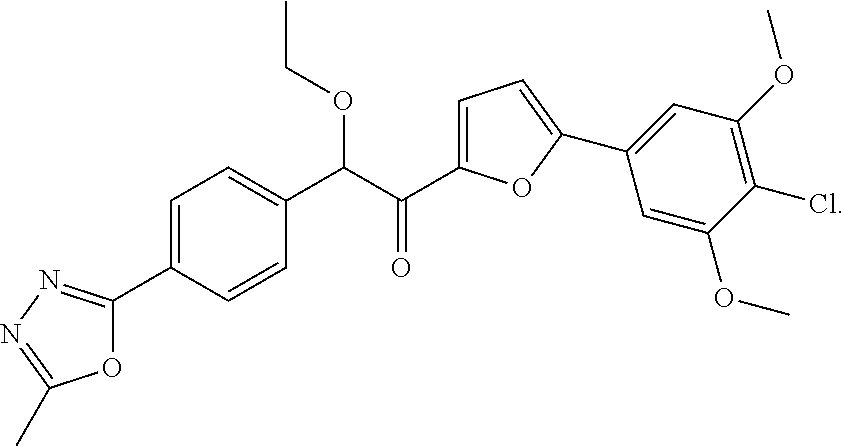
C1=C(C2=NN=C(C)O2)C=CC(C(C(C2=CC=C(C3=CC(OC)=C(Cl)C(OC)=C3)O2)=O)OCC)=C1
